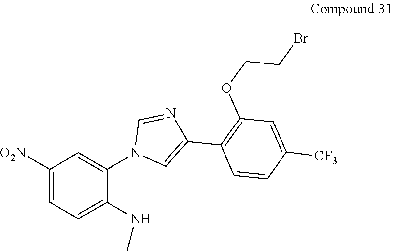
C1([O2N])=CC=C(NC)C(N2C=C(C3=C(OCCBr)C=C([CF3])C=C3)N=C2)=C1
